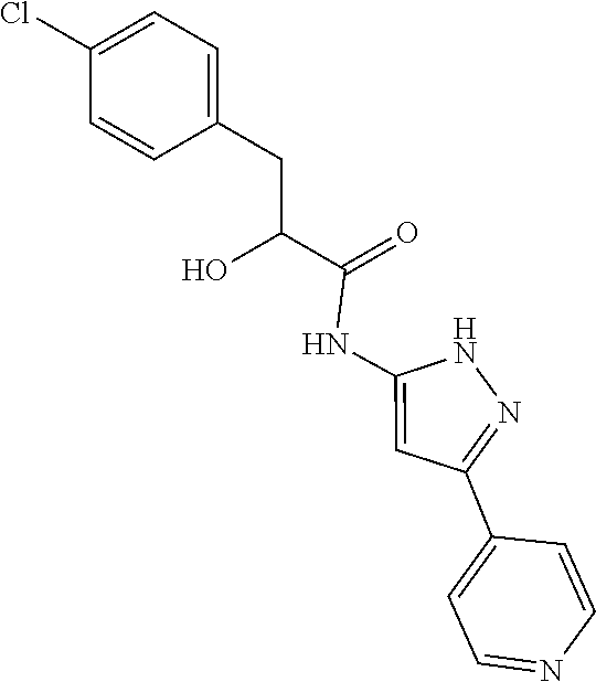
N1C(NC(C(CC2=CC=C(Cl)C=C2)O)=O)=CC(C2=CC=NC=C2)=N1
